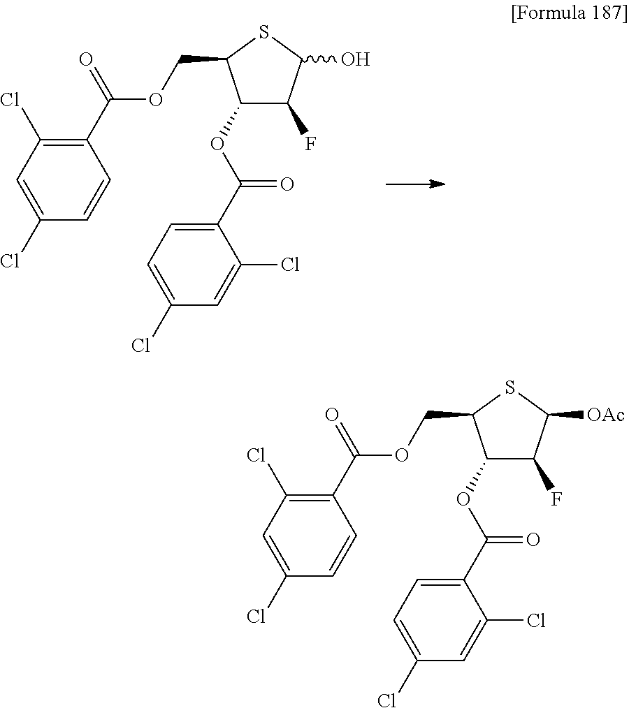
C1=C(Cl)C=CC(C(=O)OCC2C(OC(=O)C3=CC=C(Cl)C=C3Cl)C(F)C(O)S2)=C1Cl.C1=C(Cl)C=CC(C(=O)OCC2C(OC(=O)C3=CC=C(Cl)C=C3Cl)C(F)C([OAc])S2)=C1Cl
